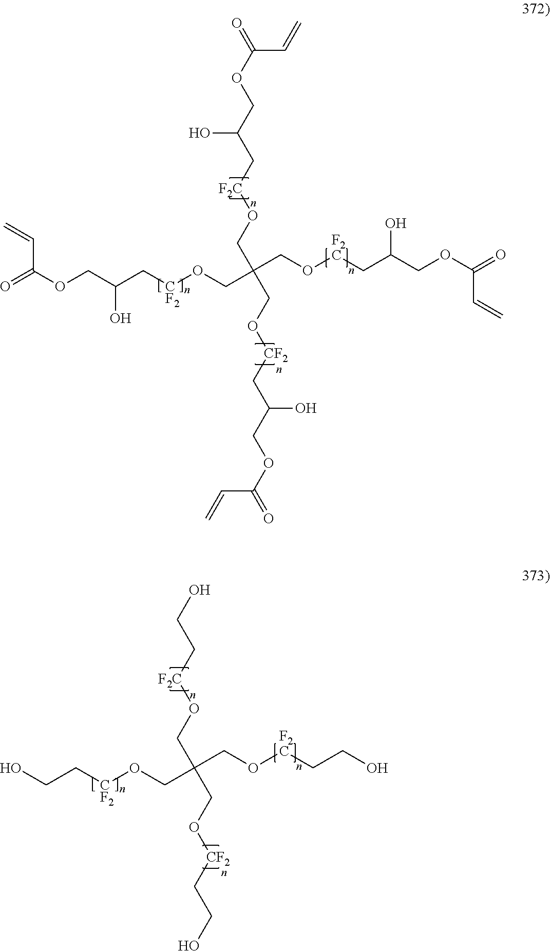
C(CO[F2C]CC(COC(=O)C=C)O)(CO[CF2]CC(COC(=O)C=C)O)(CO[CF2]CC(COC(=O)C=C)O)CO[F2C]CC(COC(=O)C=C)O.OCC[CF2]OCC(CO[F2C]CCO)(CO[F2C]CCO)CO[CF2]CCO
